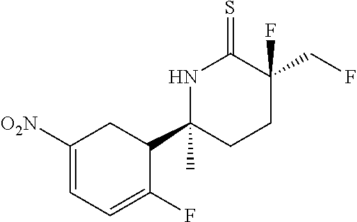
C1([O2N])=CC=C(F)C(C2(C)CCC(CF)(F)C(=S)N2)C1
